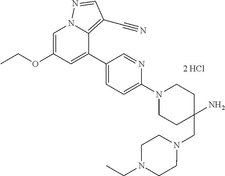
C1=C(OCC)C=C(C2=CC=C(N3CCC(CN4CCN(CC)CC4)(N)CC3)N=C2)C2=C(C#N)C=NN12
